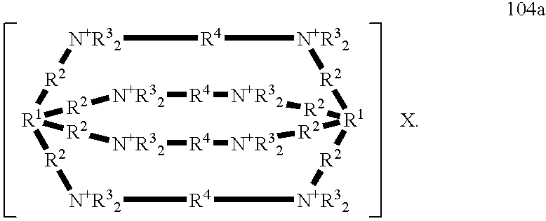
[N+R32]1[R4][N+R32][R2][R1]23[R2][N+R32][R4][N+R32][R2][R1]([R2]1)([R2][N+R32][R4][N+R32][R2]2)[R2][N+R32][R4][N+R32][R2]3
